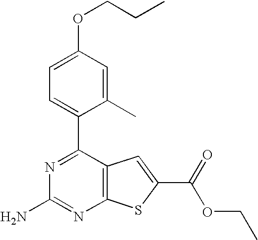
N1=C(C2=CC=C(OCCC)C=C2C)C2=C(N=C1N)SC(C(=O)OCC)=C2
